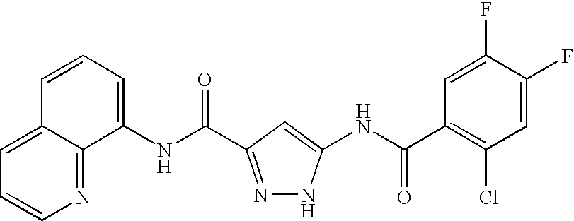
C12=NC=CC=C1C=CC=C2NC(=O)C1=NNC(NC(C2=C(Cl)C=C(F)C(F)=C2)=O)=C1
